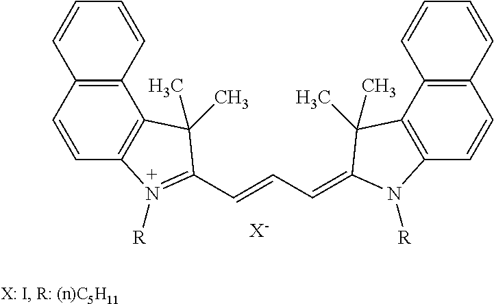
C12=C(C=CC3=C1C(C)(C)C(C=CC=C1N([R])C4=C(C5=C(C=C4)C=CC=C5)C1(C)C)=N3[R])C=CC=C2.[X-]
